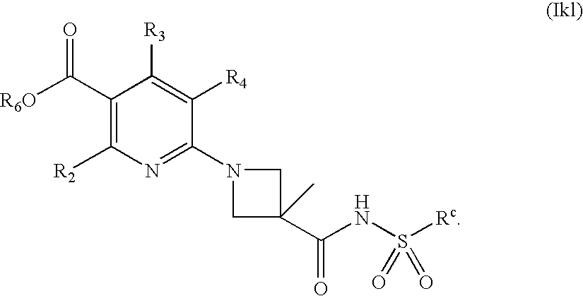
C1(C([R6O])=O)=C([R2])N=C(N2CC(C(NS([Rc])(=O)=O)=O)(C)C2)C([R4])=C1[R3]
